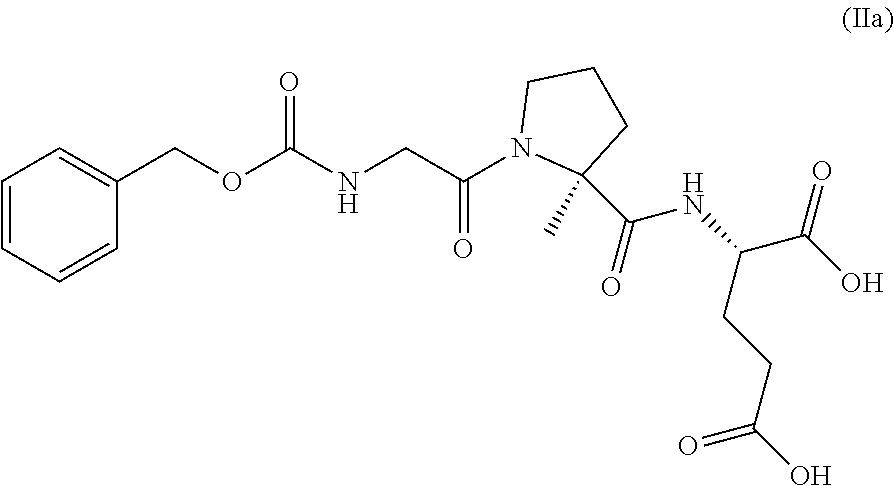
N(CC(N1C(C(=O)NC(C(O)=O)CCC(O)=O)(C)CCC1)=O)C(OCC1=CC=CC=C1)=O
